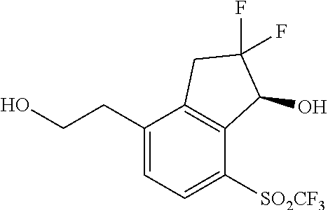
C1(CCO)=CC=C([SO2CF3])C2=C1CC(F)(F)C2O
